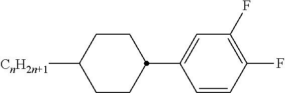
C1CC(C2=CC(F)=C(F)C=C2)CCC1[CnH2n+1]
